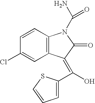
C1(Cl)=CC2=C(C=C1)N(C(=O)N)C(=O)C2=C(O)C1=CC=CS1
